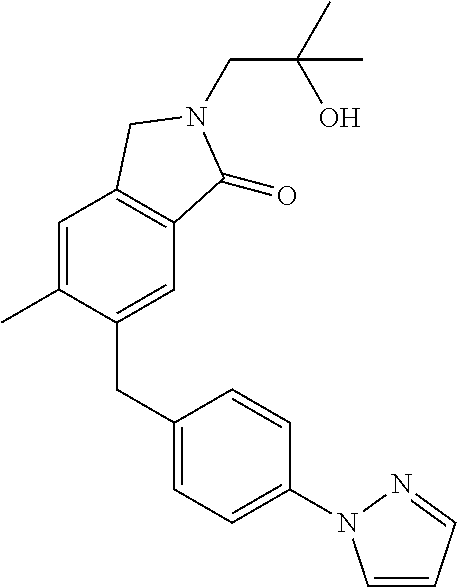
C(N1C(=O)C2=C(C=C(C)C(CC3=CC=C(N4C=CC=N4)C=C3)=C2)C1)C(O)(C)C
